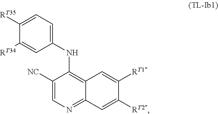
C1(NC2=C3C(=NC=C2[NC])C=C([RT2])C([RT1])=C3)=CC=C([RT35])C([RT34])=C1
